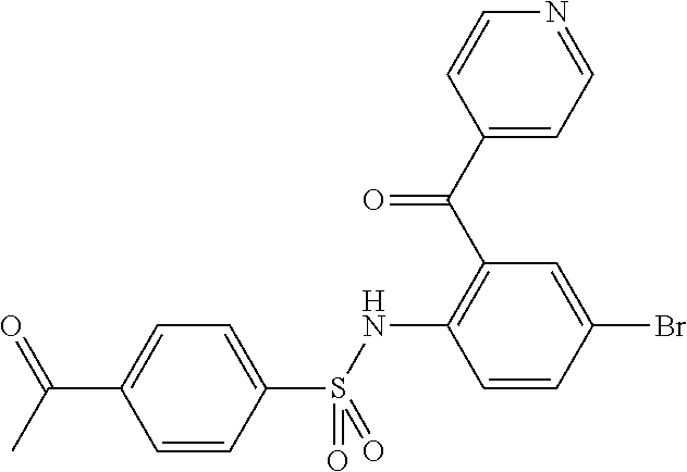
C1(C(C2=C(NS(C3=CC=C(C(C)=O)C=C3)(=O)=O)C=CC(Br)=C2)=O)=CC=NC=C1
